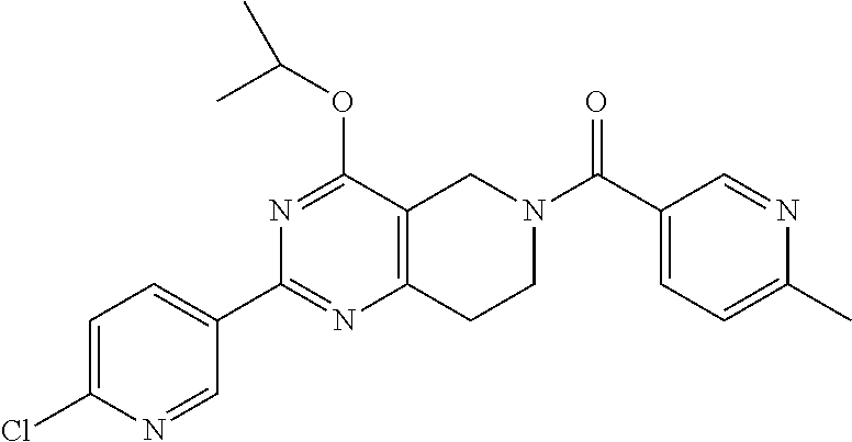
C1=C(Cl)N=CC(C2=NC3=C(C(OC(C)C)=N2)CN(C(C2=CC=C(C)N=C2)=O)CC3)=C1
